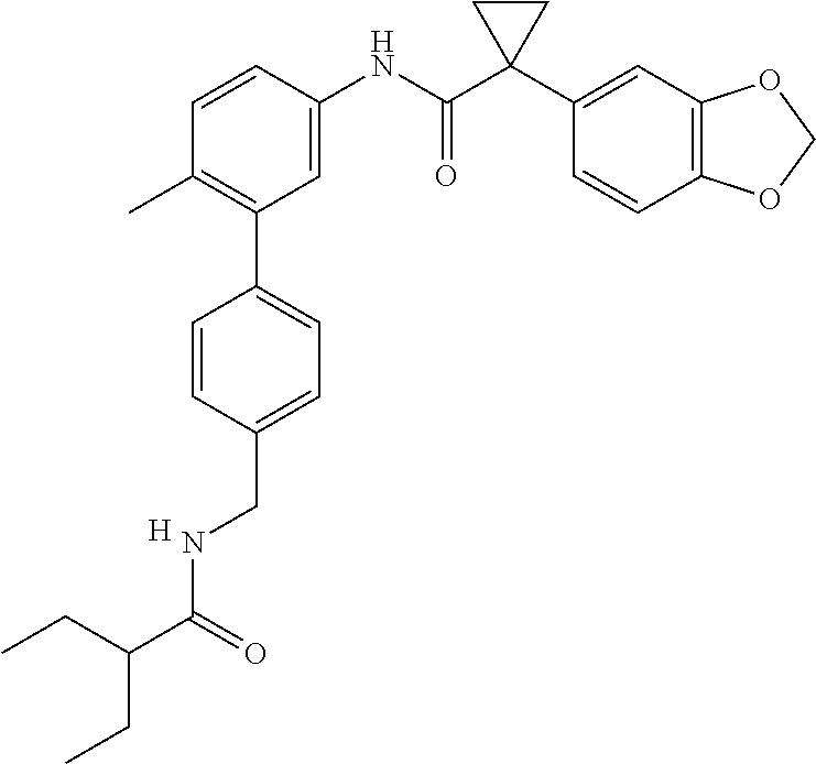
C1(C)=C(C2=CC=C(CNC(C(CC)CC)=O)C=C2)C=C(NC(C2(C3=CC4=C(C=C3)OCO4)CC2)=O)C=C1.[H]
